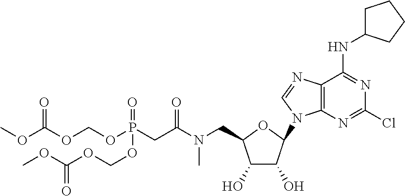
C12=C(N=C(Cl)N=C1NC1CCCC1)N(C1C(O)C(O)C(CN(C(CP(OCOC(OC)=O)(=O)OCOC(OC)=O)=O)C)O1)C=N2
